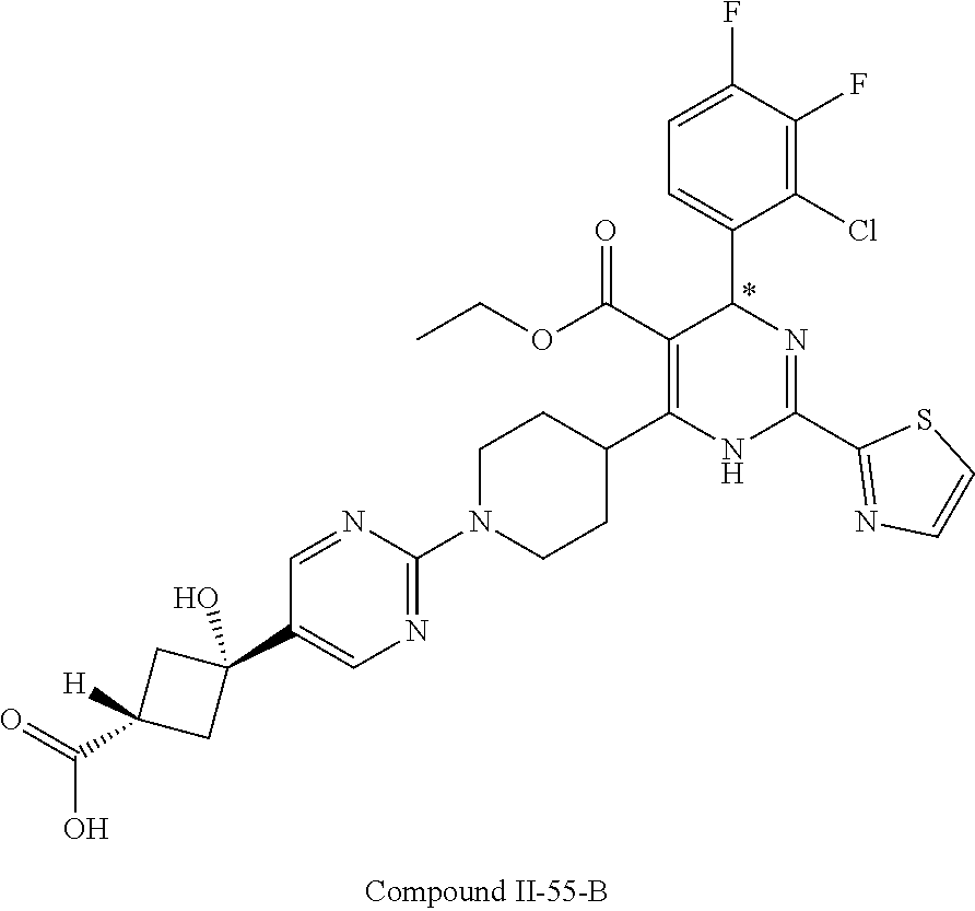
C1(F)=C(Cl)C(C2N=C(C3=NC=CS3)NC(C3CCN(C4=NC=C(C5(O)CC(C(=O)O)([H])C5)C=N4)CC3)=C2C(OCC)=O)=CC=C1F
